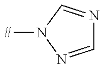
C1=NN([#])C=N1
